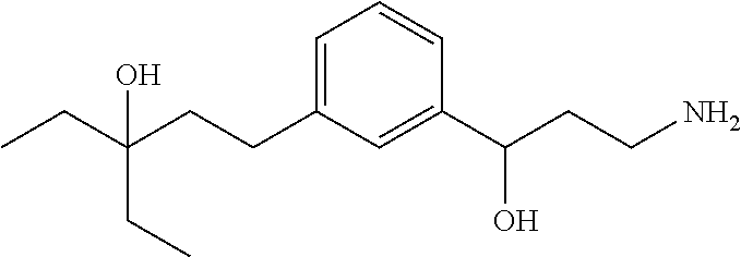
C1=C(CCC(CC)(O)CC)C=C(C(CCN)O)C=C1
